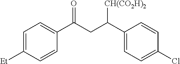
C1(C(CC(C2=CC=C([Et])C=C2)=O)[CH(CO2H)2])=CC=C(Cl)C=C1
